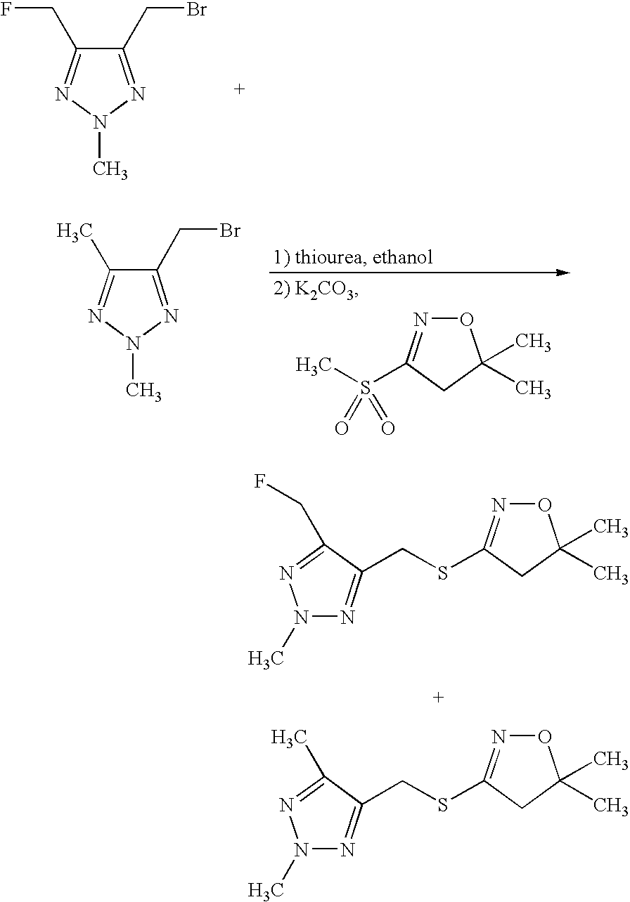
C1(CBr)=NN(C)N=C1CF.O1N=C(S(C)(=O)=O)CC1(C)C.C1(CBr)=NN(C)N=C1C.N1(C)N=C(CSC2=NOC(C)(C)C2)C(CF)=N1.N1(C)N=C(CSC2=NOC(C)(C)C2)C(C)=N1
